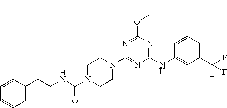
C1=CC=CC=C1CCNC(N1CCN(C2=NC(NC3=CC(C(F)(F)F)=CC=C3)=NC(OCC)=N2)CC1)=O
